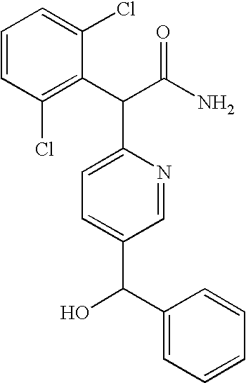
C1=CC=C(Cl)C(C(C(N)=O)C2=CC=C(C(C3=CC=CC=C3)O)C=N2)=C1Cl
